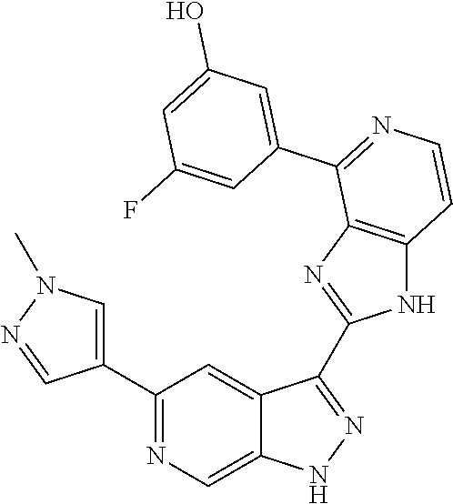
C1(C2=CN(C)N=C2)=NC=C2C(=C1)C(C1=NC3=C(N1)C=CN=C3C1=CC(O)=CC(F)=C1)=NN2
